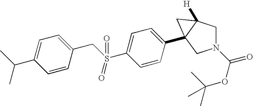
C1=CC(C23C([H])(CN(C(OC(C)(C)C)=O)C2)C3)=CC=C1S(CC1=CC=C(C(C)C)C=C1)(=O)=O
